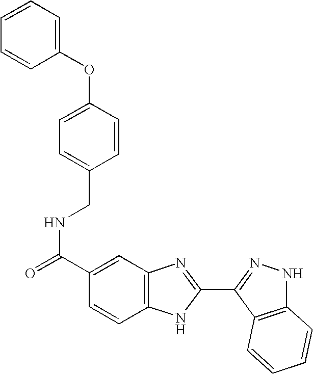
N(C(C1=CC2=C(C=C1)NC(C1=NNC3=C1C=CC=C3)=N2)=O)CC1=CC=C(OC2=CC=CC=C2)C=C1
